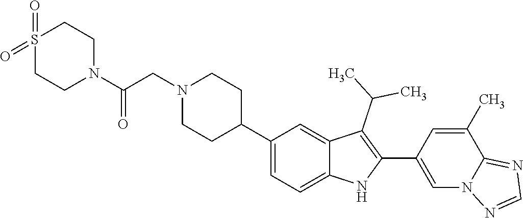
C1N(CC(N2CCS(=O)(=O)CC2)=O)CCC(C2=CC=C3C(=C2)C(C(C)C)=C(C2=CN4C(=NC=N4)C(C)=C2)N3)C1
